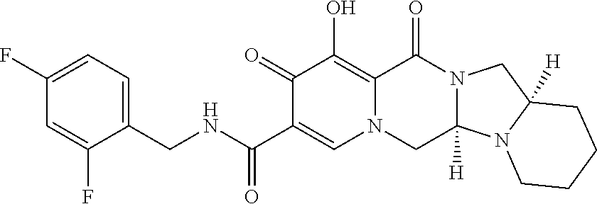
C1(CNC(C2=CN3C(=C(O)C2=O)C(=O)N2C([H])(C3)N3C([H])(C2)CCCC3)=O)=CC=C(F)C=C1F
